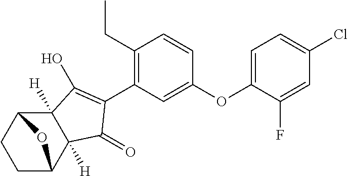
C1C2C3([H])C([H])(C(C1)O2)C(O)=C(C1=C(CC)C=CC(OC2=CC=C(Cl)C=C2F)=C1)C3=O
